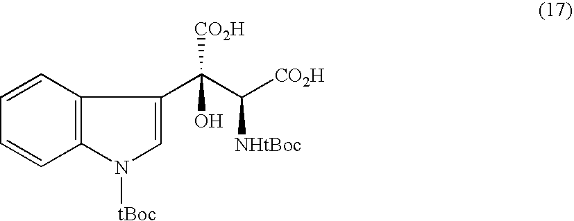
C1=CC=CC2=C1C(C(C([CO2H])[NHtBoc])([CO2H])O)=CN2[tBoc]
